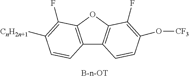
C12=C(OC3=C1C=CC(O[CF3])=C3F)C(F)=C([CnH2n+1])C=C2
